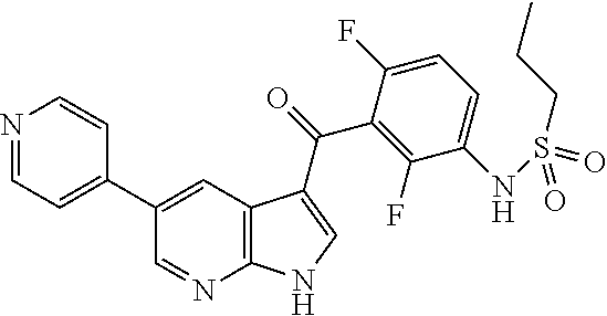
N1=CC=C(C2=CC3=C(N=C2)NC=C3C(C2=C(F)C(NS(=O)(CCC)=O)=CC=C2F)=O)C=C1
